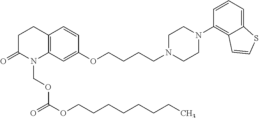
C1C(=O)N(COC(=O)OCCCCCCCC)C2=C(C1)C=CC(OCCCCN1CCN(C3=C4C(=CC=C3)SC=C4)CC1)=C2
